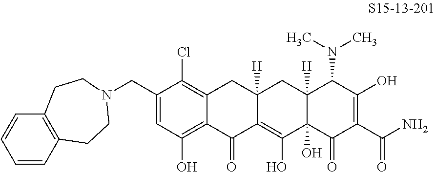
C1(CN2CCC3=C(C=CC=C3)CC2)=CC(O)=C2C(=C1Cl)CC1([H])C(=C(O)C3(O)C([H])(C1)C(N(C)C)C(O)=C(C(N)=O)C3=O)C2=O
